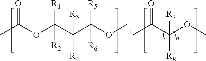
O=C(C)OC([R1])(C([R4])(C([R5])(OC)[R6])[R3])[R2].O=C(C)C(OC)([R8])[R7]
